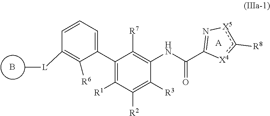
C1(C2=CC=CC([L]C)=C2[R6])=C([R1])C([R2])=C([R3])C(NC(C2=N[X5]c([R8])[X4]2)=O)=C1[R7].[A].B
